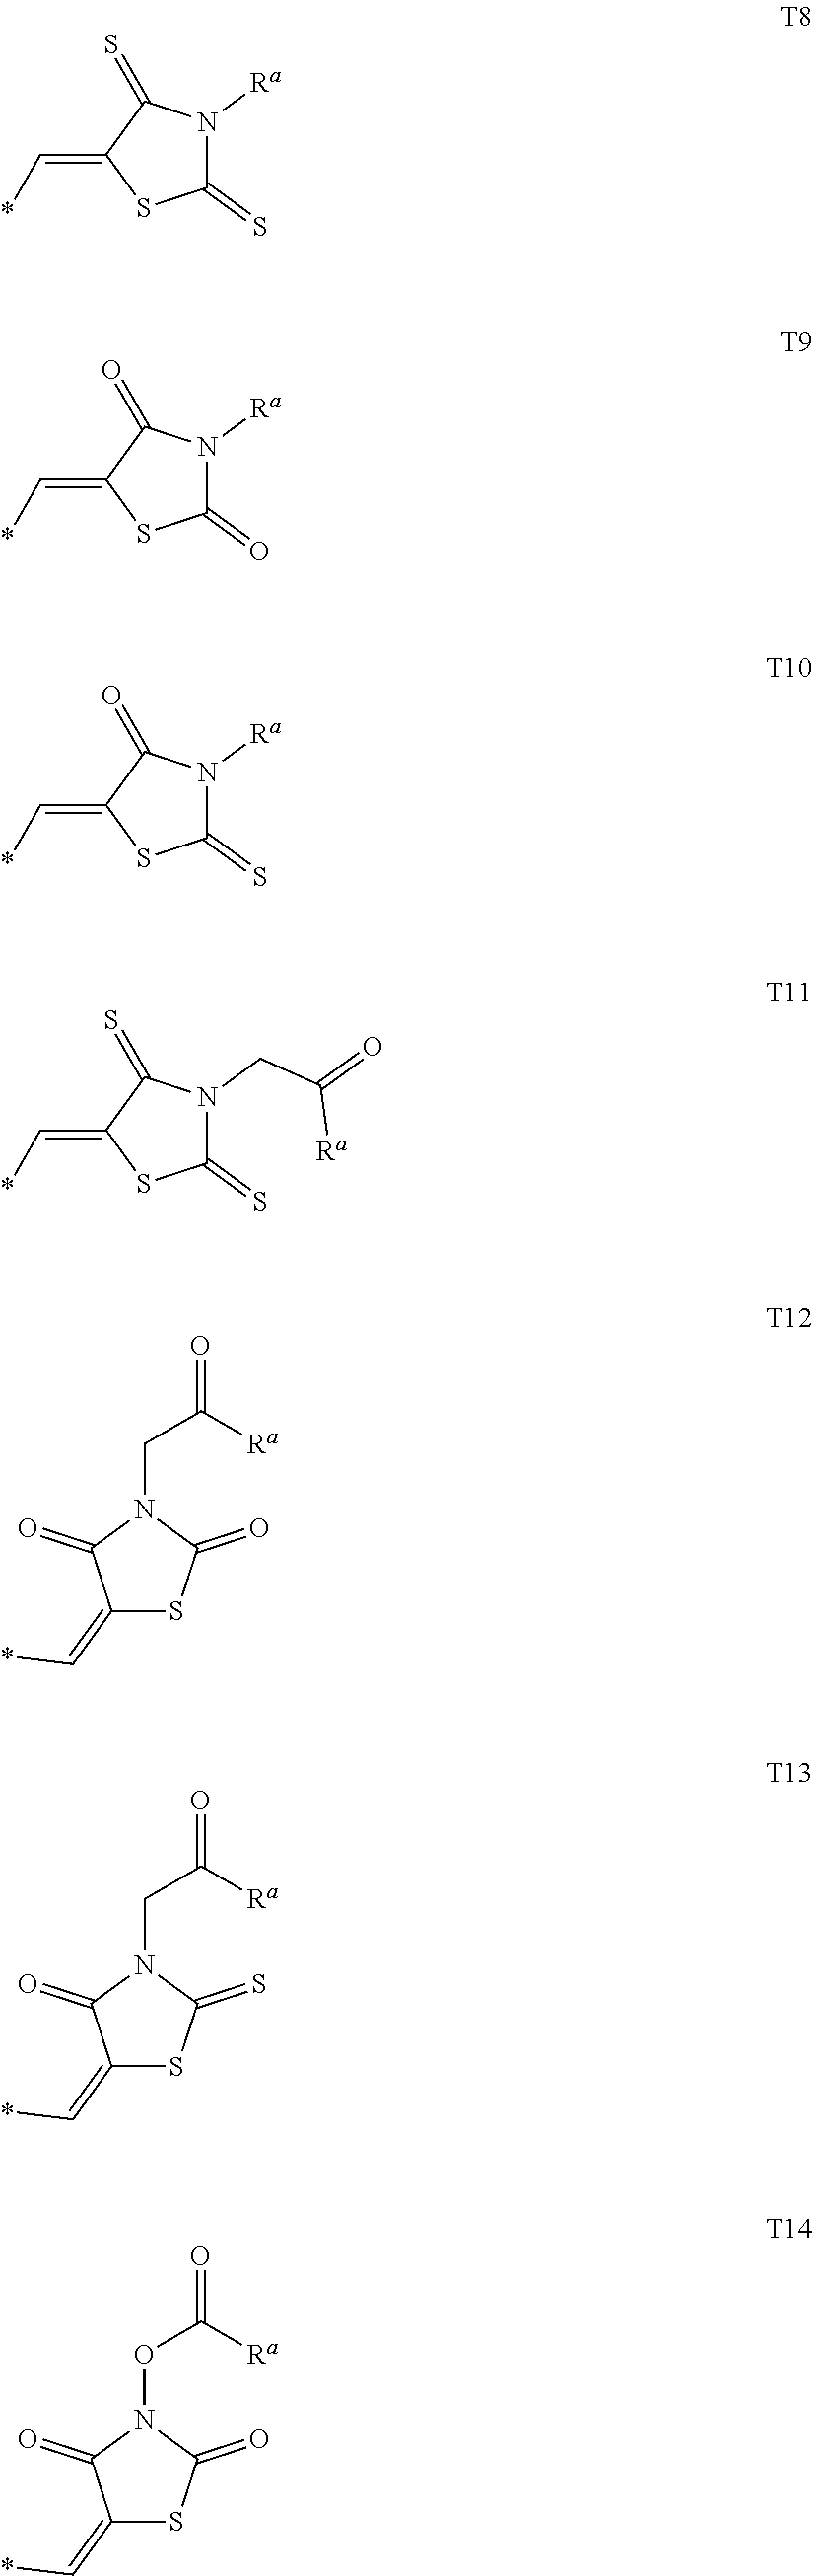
C1(=S)N([Ra])C(=S)C(=C*)S1.C1(=O)N([Ra])C(=O)C(=C*)S1.C1(=S)N([Ra])C(=O)C(=C*)S1.C1(=S)N(CC(=O)[Ra])C(=S)C(=C*)S1.C1(=C*)SC(=O)N(CC(=O)[Ra])C1=O.C1(=C*)SC(=S)N(CC(=O)[Ra])C1=O.C1(=C*)SC(=O)N(OC(=O)[Ra])C1=O
